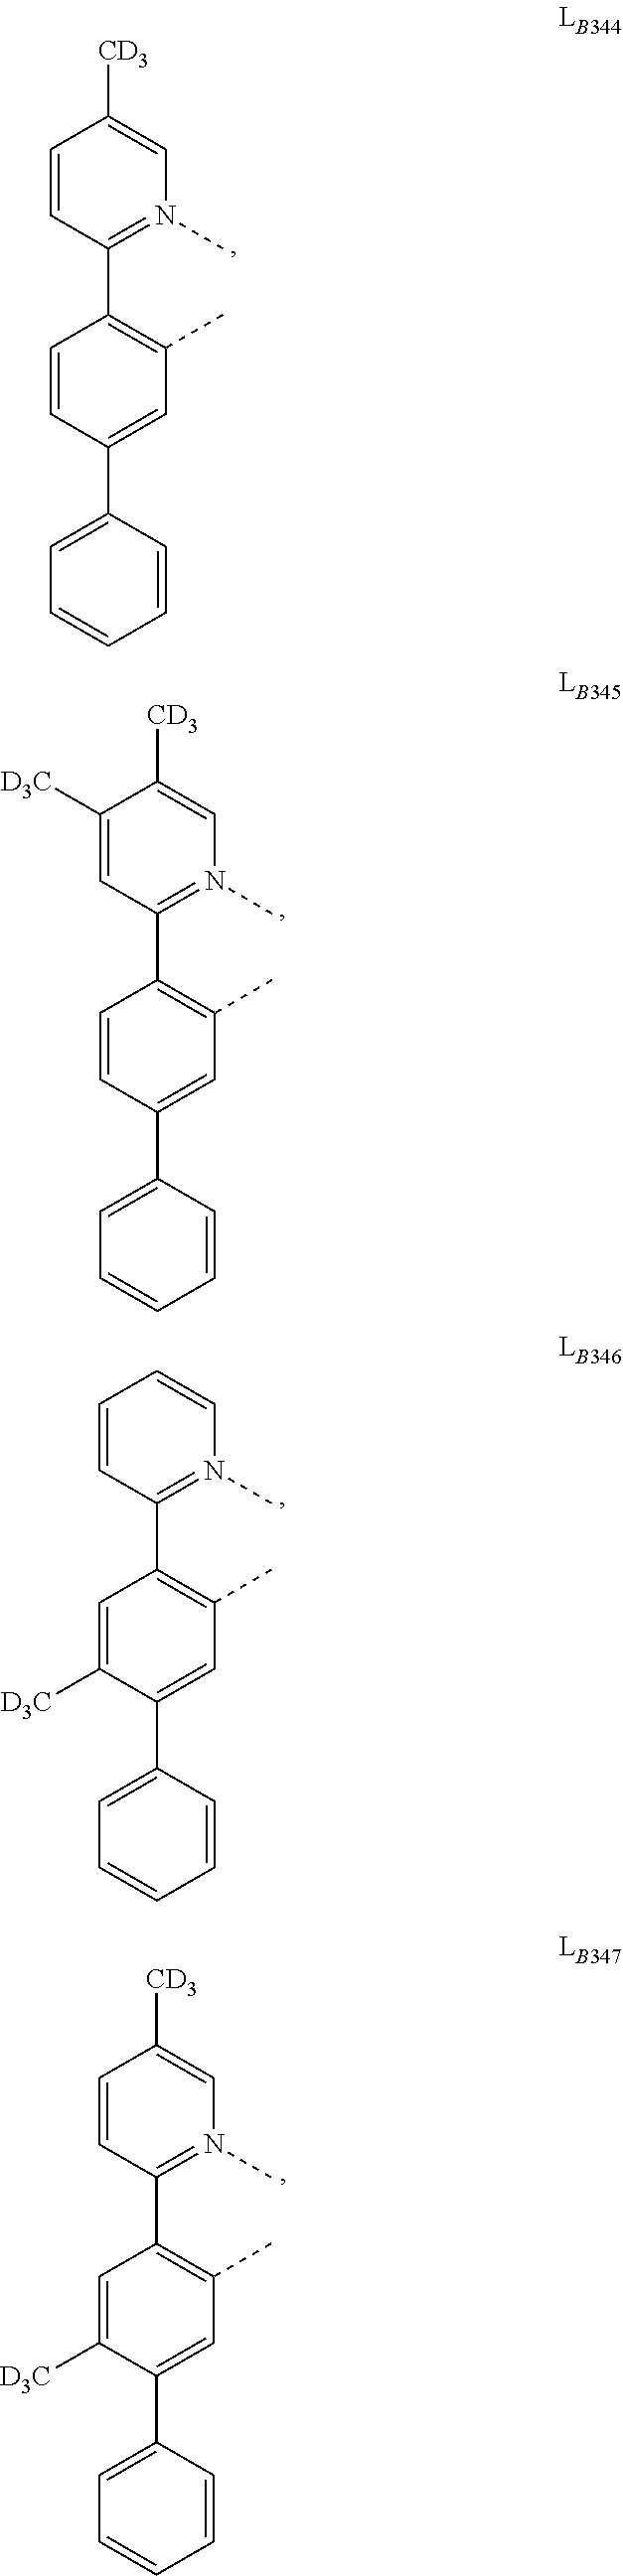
C1=CC(C2=C(C)C=C(C3=CC=CC=C3)C=C2)=N(C)C=C1[CD3].C1([D3C])=CC(C2=C(C)C=C(C3=CC=CC=C3)C=C2)=N(C)C=C1[CD3].C1=CC(C2=C(C)C=C(C3=CC=CC=C3)C([D3C])=C2)=N(C)C=C1.C1=CC(C2=C(C)C=C(C3=CC=CC=C3)C([D3C])=C2)=N(C)C=C1[CD3]
